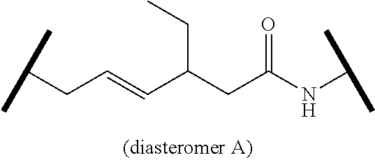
C(C=CC(CC(NC(C)C)=O)CC)C(C)C
